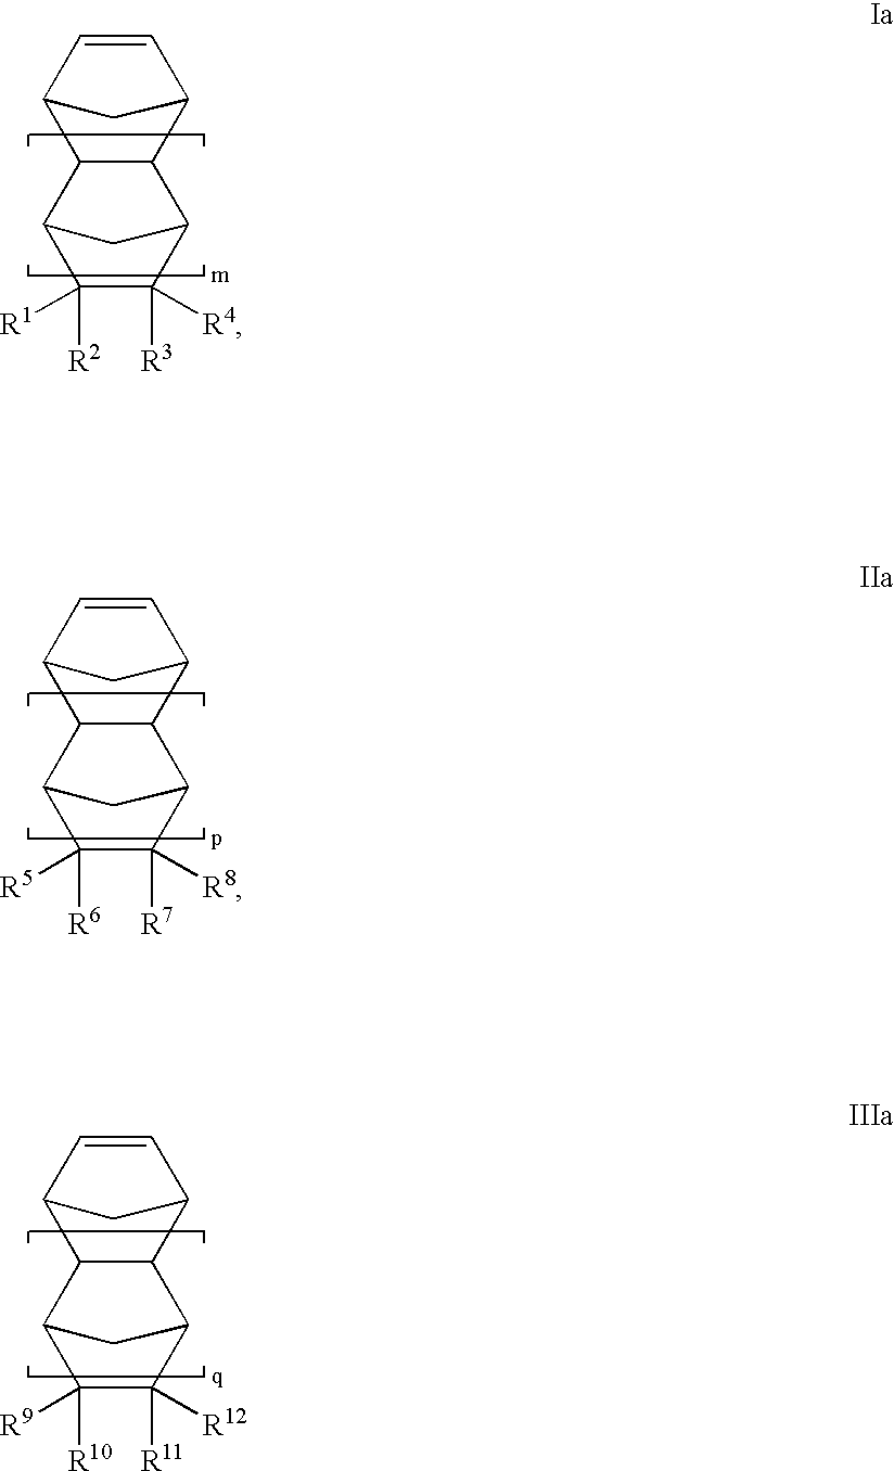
C12C(C3C=CC1C3)C1C([R3])([R4])C([R1])([R2])C2C1.C12C(C3C=CC1C3)C1C([R7])([R8])C([R5])([R6])C2C1.C12C(C3C=CC1C3)C1C([R11])([R12])C([R9])([R10])C2C1
